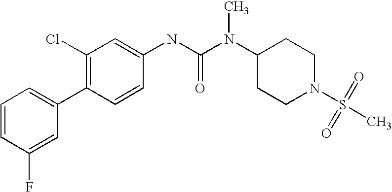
C1=CC(F)=CC(C2=C(Cl)C=C(NC(N(C3CCN(S(C)(=O)=O)CC3)C)=O)C=C2)=C1
